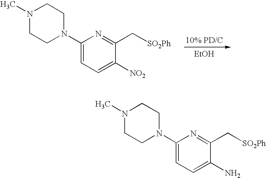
N1(C2=CC=C([NO2])C(C[SO2Ph])=N2)CCN(C)CC1.[EtOH].N1(C2=CC=C(N)C(C[SO2Ph])=N2)CCN(C)CC1
